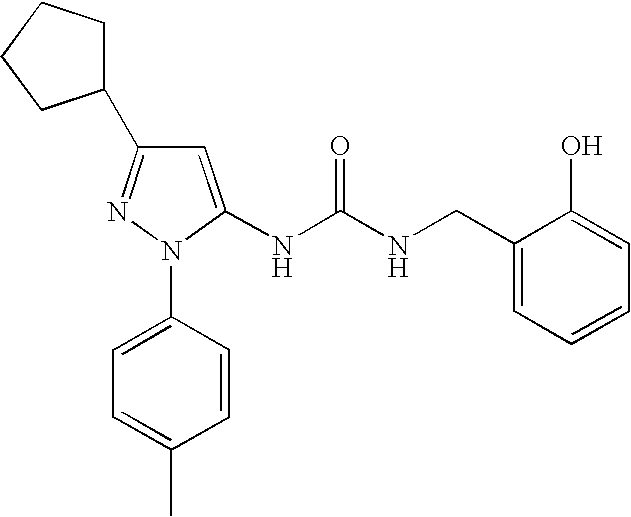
C1=C(N2C(NC(NCC3=CC=CC=C3O)=O)=CC(C3CCCC3)=N2)C=CC(C)=C1
